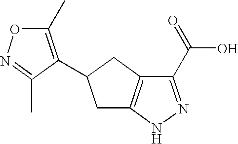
C1(C(=O)O)=NNC2=C1CC(C1=C(C)ON=C1C)C2
